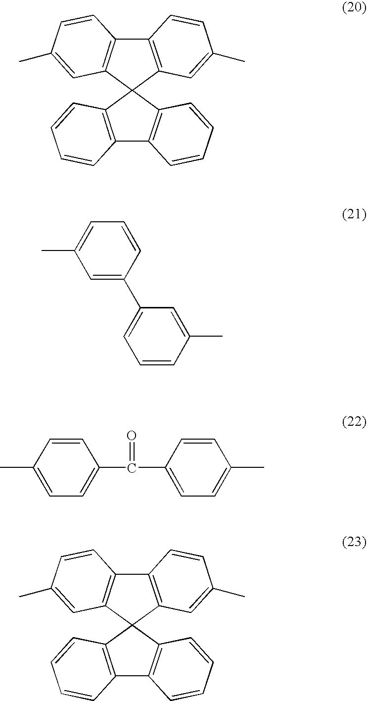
C12=C(C=C(C)C=C1)C1(C3=C2C=CC(C)=C3)C2=C(C3=C1C=CC=C3)C=CC=C2.C1(C)=CC=CC(C2=CC=CC(C)=C2)=C1.CC1=CC=C(C(C2=CC=C(C)C=C2)=O)C=C1.C12=C(C=C(C)C=C1)C1(C3=C2C=CC(C)=C3)C2=C(C3=C1C=CC=C3)C=CC=C2
